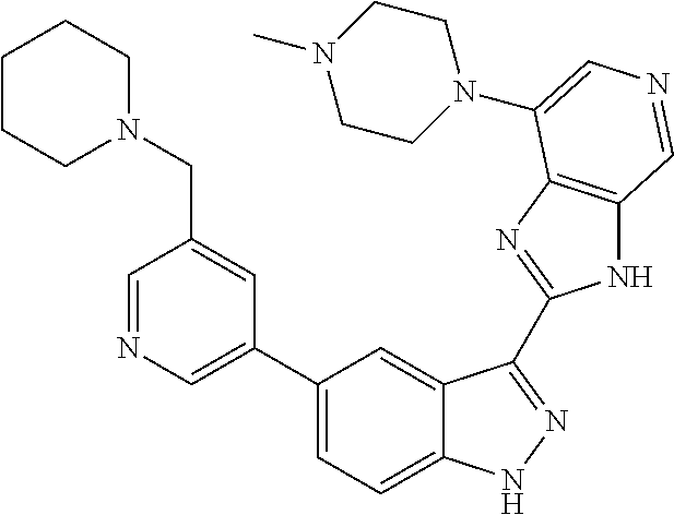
C1(C2=CN=CC(CN3CCCCC3)=C2)=CC=C2C(=C1)C(C1=NC3=C(N1)C=NC=C3N1CCN(C)CC1)=NN2
